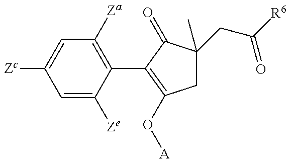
C1=C([Ze])C(C2=C(O[A])CC(CC(=O)[R6])(C)C2=O)=C([Za])C=C1[Zc]
